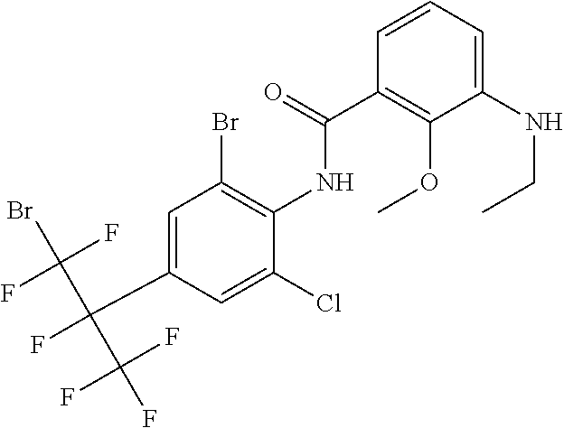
C1=C(C(C(F)(F)Br)(C(F)(F)F)F)C=C(Cl)C(NC(=O)C2=C(OC)C(NCC)=CC=C2)=C1Br
